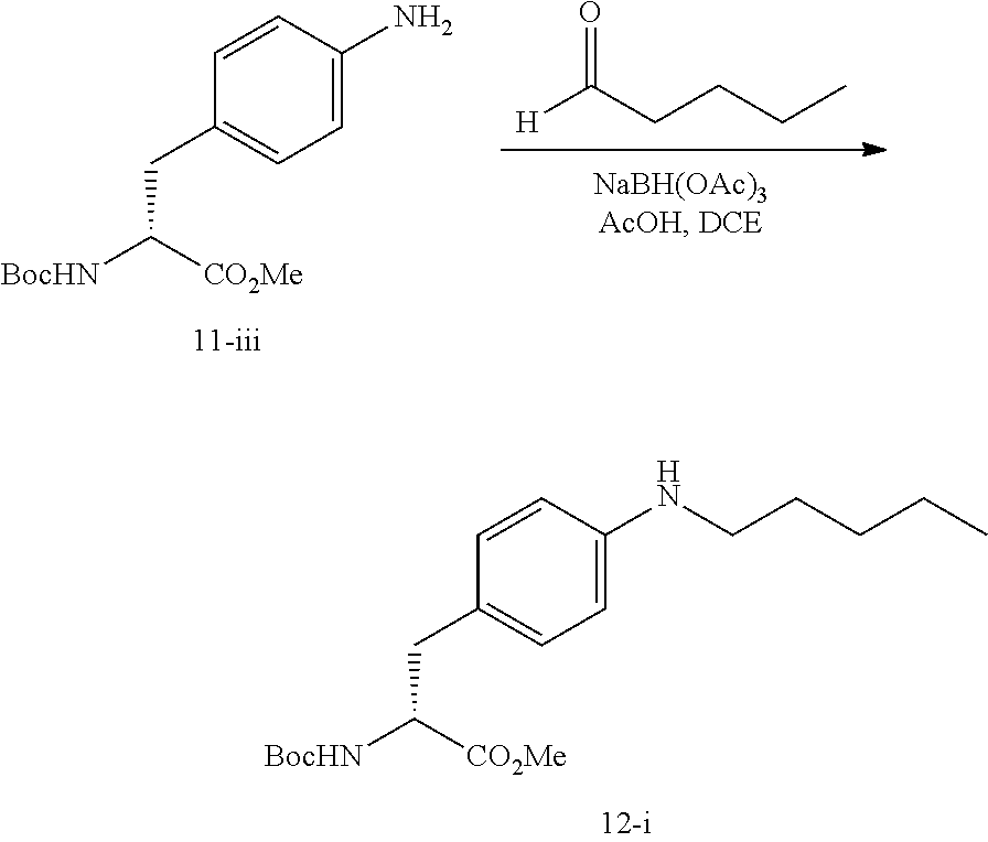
C1(CC([BocHN])[CO2Me])=CC=C(NCCCCC)C=C1.[H]C(CCCC)=O.C1(CC([BocHN])[CO2Me])=CC=C(N)C=C1
